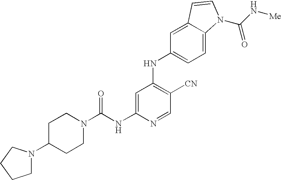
C1=C(NC(N2CCC(N3CCCC3)CC2)=O)N=CC([CN])=C1NC1=CC=C2C(=C1)C=CN2C(N[Me])=O
